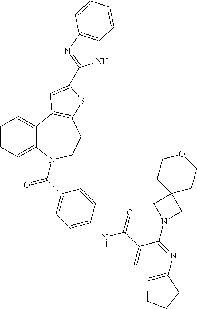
C1=CC=C2C(=C1)C1=C(CCN2C(=O)C2=CC=C(NC(=O)C3=CC4=C(N=C3N3CC5(C3)CCOCC5)CCC4)C=C2)SC(C2=NC3=C(N2)C=CC=C3)=C1
